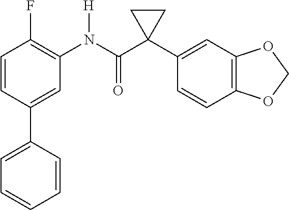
C1=C(C2=CC=CC=C2)C=CC(F)=C1N(C(C1(C2=CC3=C(C=C2)OCO3)CC1)=O)[H]
